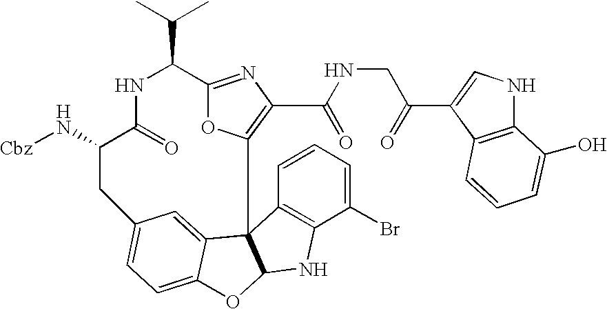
C1(Br)=CC=CC2=C1NC1C23C2=CC(=CC=C2O1)CC(N[Cbz])C(=O)NC(C(C)C)C1=NC(C(NCC(C2=CNC4=C2C=CC=C4O)=O)=O)=C3O1
